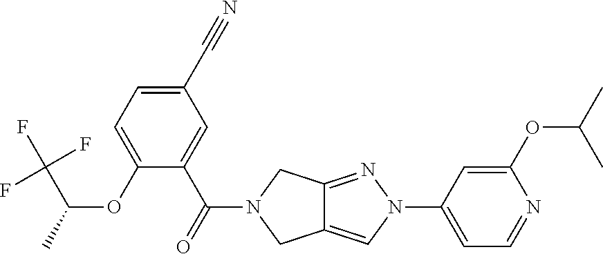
C12=NN(C3=CC=NC(OC(C)C)=C3)C=C1CN(C(C1=CC(C#N)=CC=C1OC(C)C(F)(F)F)=O)C2
